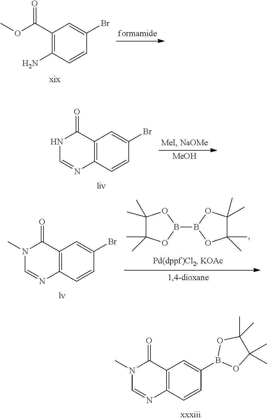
C12=C(C=CC(B3OC(C)(C)C(C)(C)O3)=C1)N=CN(C)C2=O.C1(C(OC)=O)=C(N)C=CC(Br)=C1.C12=C(C=CC(Br)=C1)N=CNC2=O.[MeOH].C12=C(C=CC(Br)=C1)N=CN(C)C2=O.C1(C)(C)C(C)(C)OB(B2OC(C)(C)C(C)(C)O2)O1
